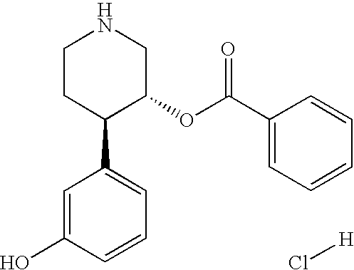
[H]Cl.C1CC(C2=CC=CC(O)=C2)C(OC(C2=CC=CC=C2)=O)CN1
